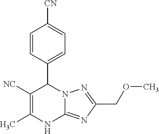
C1=CC(C2C([NC])=C(C)NC3=NC(COC)=NN32)=CC=C1[CN]
